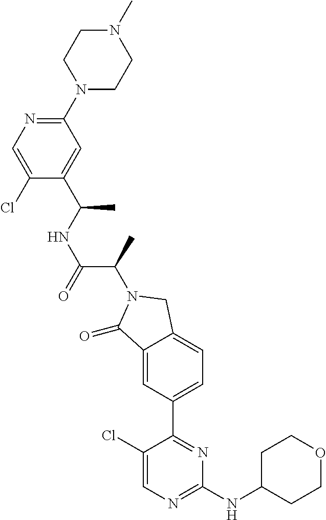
C1(=O)C2=CC(C3=NC(NC4CCOCC4)=NC=C3Cl)=CC=C2CN1C(C(=O)NC(C1=CC(N2CCN(C)CC2)=NC=C1Cl)C)C
